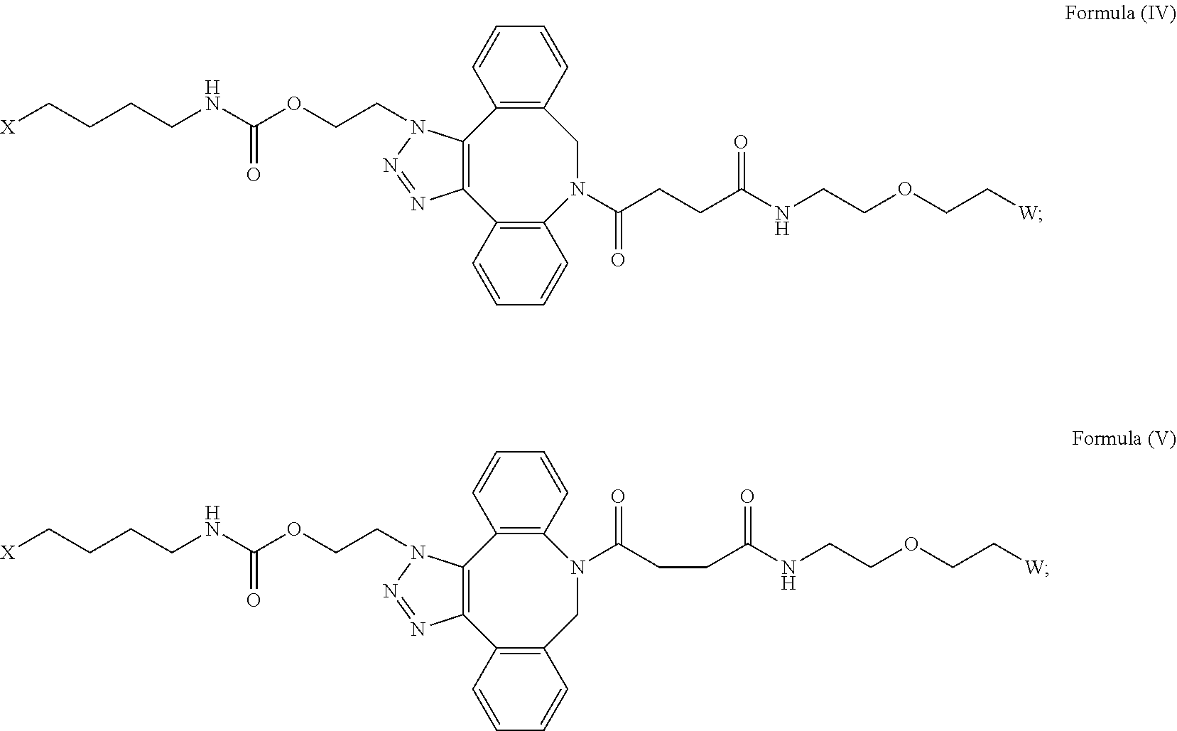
C12=C(N(C(CCC(NCCOCC[W])=O)=O)CC3=C(C4=C1N=NN4CCOC(NCCCC[X])=O)C=CC=C3)C=CC=C2.C12=C(CN(C(CCC(NCCOCC[W])=O)=O)C3=C(C4=C1N=NN4CCOC(NCCCC[X])=O)C=CC=C3)C=CC=C2
